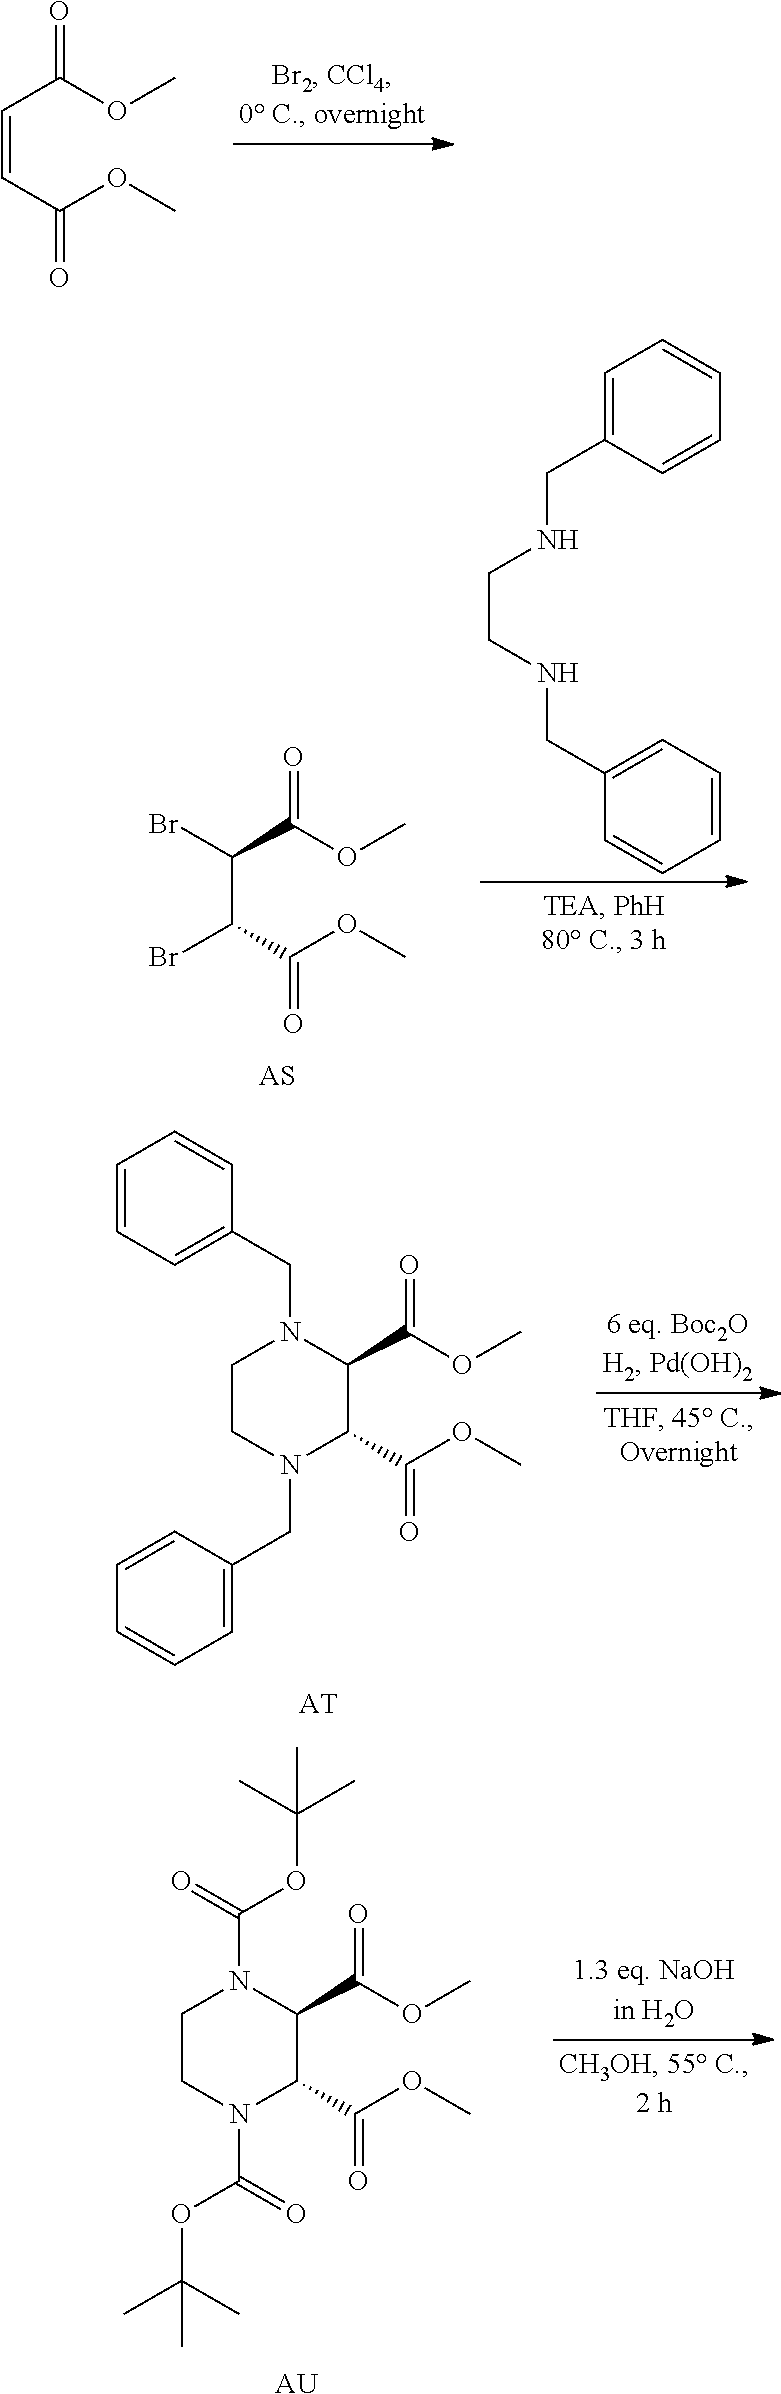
C(=CC(OC)=O)C(OC)=O.C1=C(CNCCNCC2=CC=CC=C2)C=CC=C1.C(C(C(OC)=O)Br)(C(OC)=O)Br.C1(C(OC)=O)C(C(OC)=O)N(CC2=CC=CC=C2)CCN1CC1=CC=CC=C1.[AT].C1(C(OC)=O)C(C(OC)=O)N(C(OC(C)(C)C)=O)CCN1C(=O)OC(C)(C)C.[AU]
